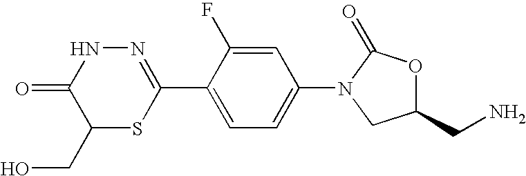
N1=C(C2=CC=C(N3CC(CN)OC3=O)C=C2F)SC(CO)C(=O)N1
